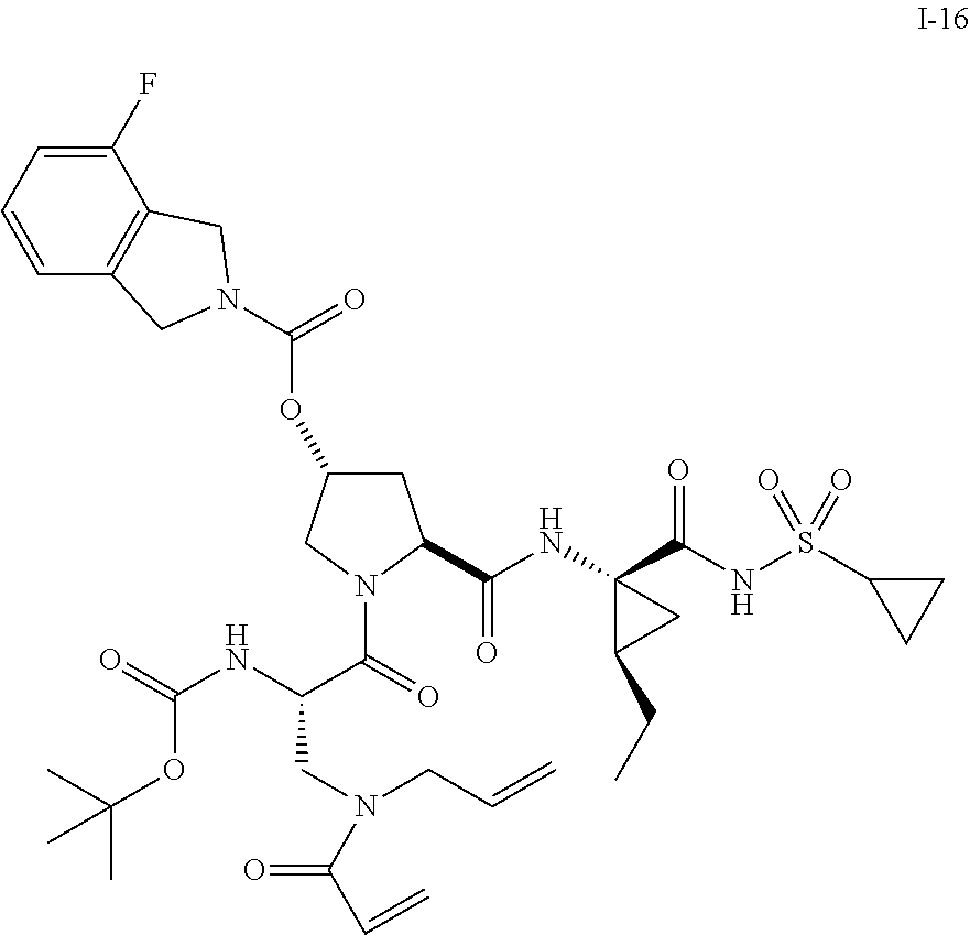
C1(F)=CC=CC2=C1CN(C(=O)OC1CC(C(=O)NC3(C(NS(C4CC4)(=O)=O)=O)C(CC)C3)N(C(=O)C(NC(=O)OC(C)(C)C)CN(CC=C)C(C=C)=O)C1)C2
